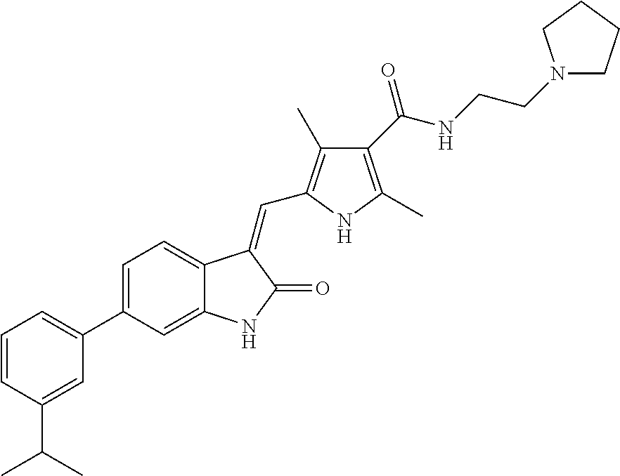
C1=C(C2=CC=CC(C(C)C)=C2)C=C2C(=C1)C(=CC1=C(C)C(C(NCCN3CCCC3)=O)=C(C)N1)C(=O)N2
